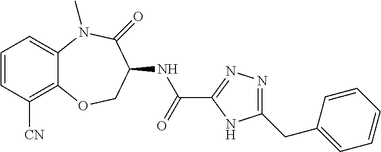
C1=CC([CN])=C2C(=C1)N(C)C(=O)C(NC(C1=NN=C(CC3=CC=CC=C3)N1)=O)CO2
